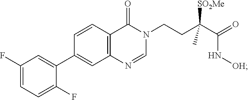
C1=NC2=C(C=CC(C3=CC(F)=CC=C3F)=C2)C(=O)N1CCC(C(=O)N[OH])([SO2Me])C
